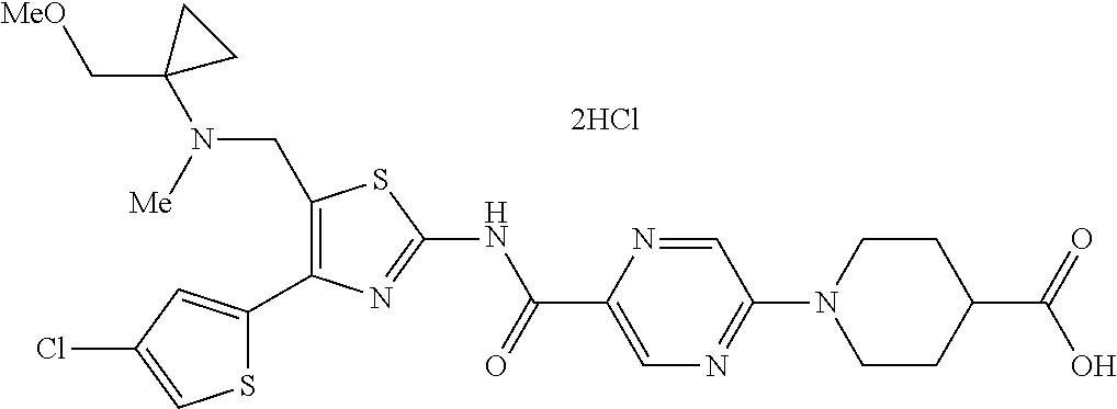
C1(CN(C2(C[MeO])CC2)[Me])=C(C2=CC(Cl)=CS2)N=C(NC(C2=CN=C(N3CCC(C(=O)O)CC3)C=N2)=O)S1
